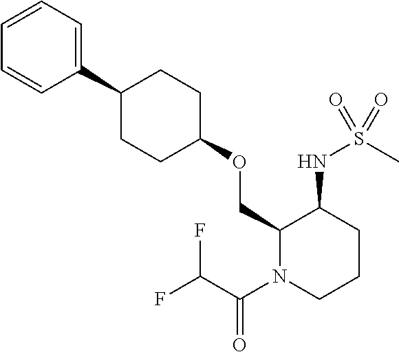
C1(COC2CCC(C3=CC=CC=C3)CC2)N(C(C(F)F)=O)CCCC1NS(C)(=O)=O
